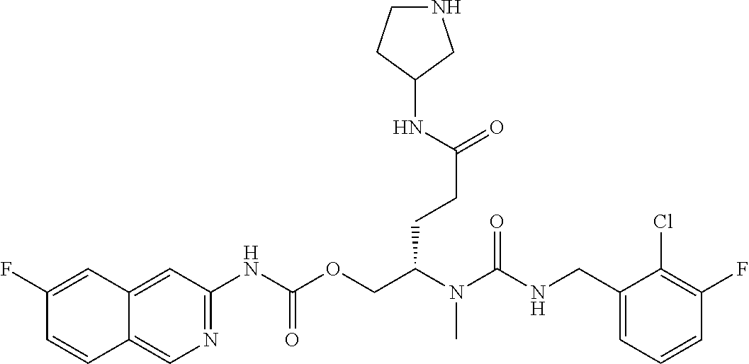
N1=C(NC(OCC(N(C(NCC2=CC=CC(F)=C2Cl)=O)C)CCC(NC2CCNC2)=O)=O)C=C2C(=C1)C=CC(F)=C2
